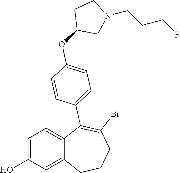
C1=C(O)C=C2C(=C1)C(C1=CC=C(OC3CN(CCCF)CC3)C=C1)=C(Br)CCC2
